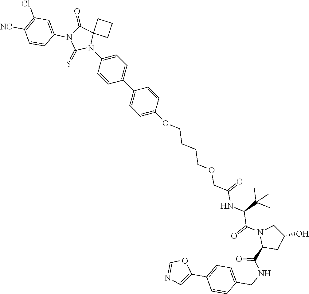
C1(OCCCCOCC(NC(C(N2CC(O)CC2C(NCC2=CC=C(C3=CN=CO3)C=C2)=O)=O)C(C)(C)C)=O)=CC=C(C2=CC=C(N3C(=S)N(C4=CC(Cl)=C([NC])C=C4)C(=O)C34CCC4)C=C2)C=C1
